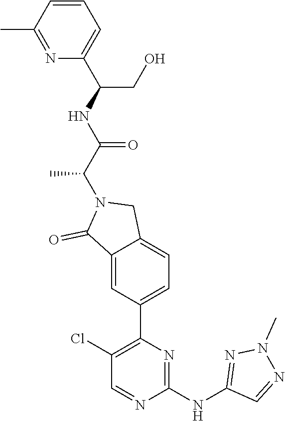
N1=C(C)C=CC=C1C(NC(C(N1C(=O)C2=CC(C3=C(Cl)C=NC(NC4=NN(C)N=C4)=N3)=CC=C2C1)C)=O)CO
